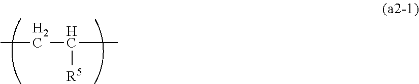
C(C(C)[R5])C
